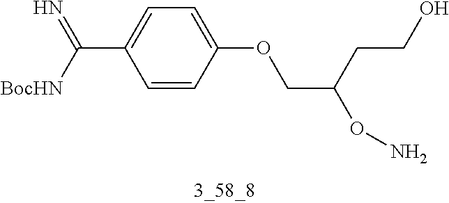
C1=CC(OCC(ON)CCO)=CC=C1C([BocHN])=N
